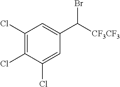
C1(Cl)=C(Cl)C(Cl)=CC(C([CF3CF3])Br)=C1
